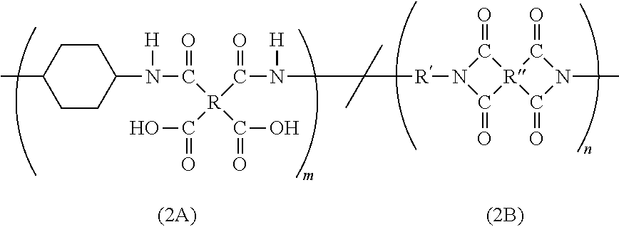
[R](N1C(=O)[R]2(C1=O)C(=O)N(C)C2=O)C(N([H])C(=O)[R](C(N(C1CCC(C)CC1)[H])=O)(C(=O)O)C(=O)O)(C)C
